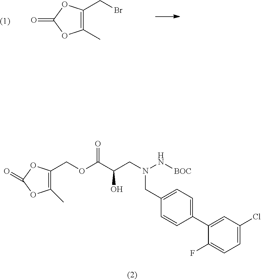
BrCC1=C(C)OC(=O)O1.C1(CN(CC(C(OCC2=C(C)OC(=O)O2)=O)O)N[BOC])=CC=C(C2=CC(Cl)=CC=C2F)C=C1
